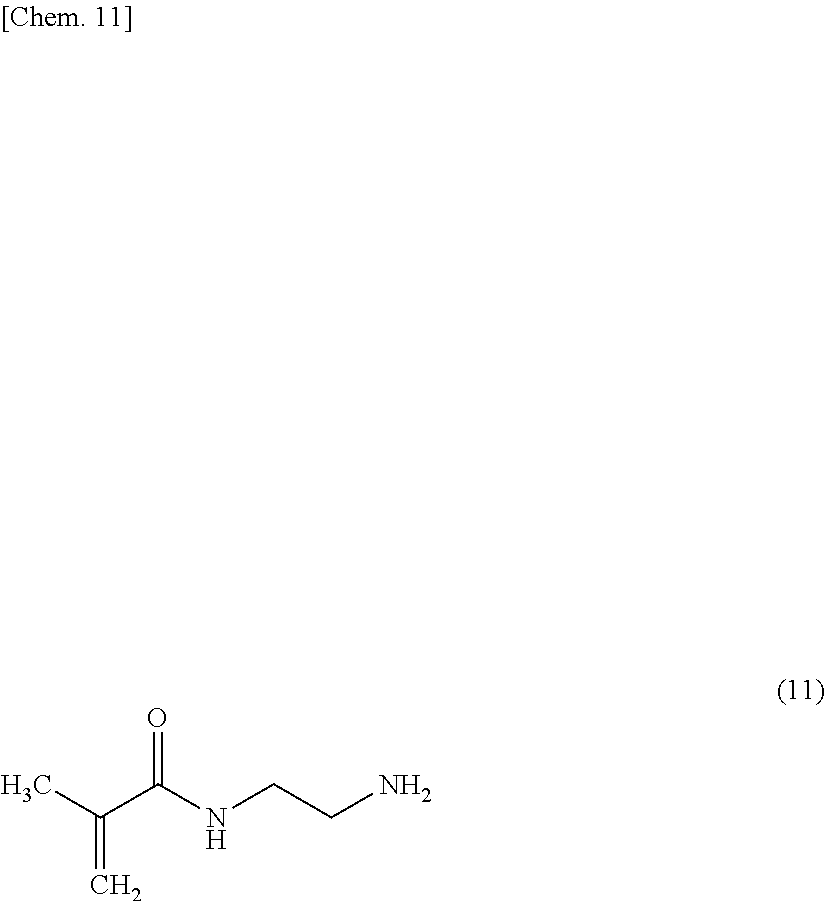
C(C)(C(NCCN)=O)=C
